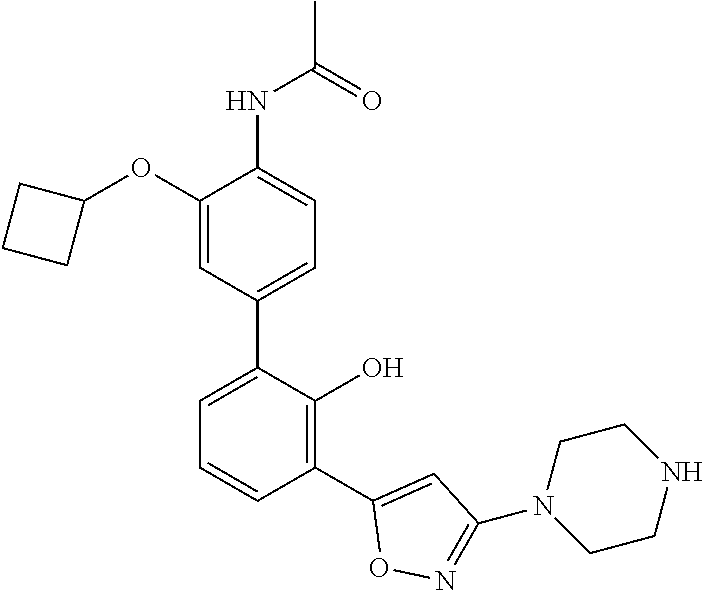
C1(NC(C)=O)=CC=C(C2=CC=CC(C3=CC(N4CCNCC4)=NO3)=C2O)C=C1OC1CCC1
